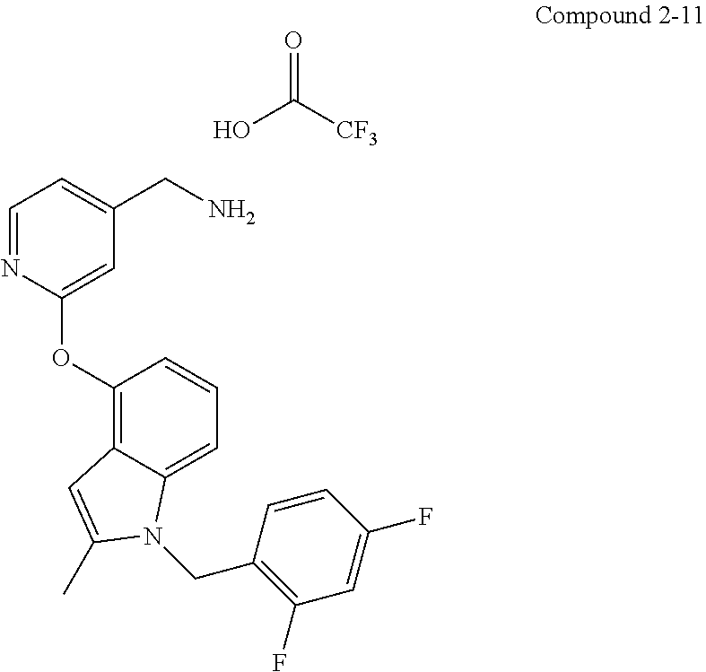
C1=NC(OC2=C3C(=CC=C2)N(CC2=C(F)C=C(F)C=C2)C(C)=C3)=CC(CN)=C1.OC([CF3])=O
